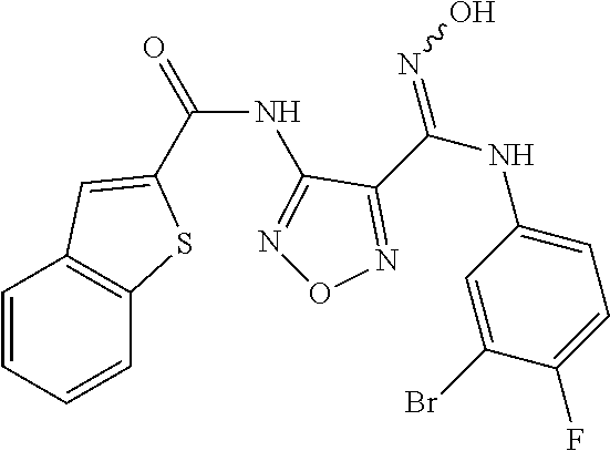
C(NC1=NON=C1C(NC1=CC=C(F)C(Br)=C1)=NO)(=O)C1=CC2=C(C=CC=C2)S1
